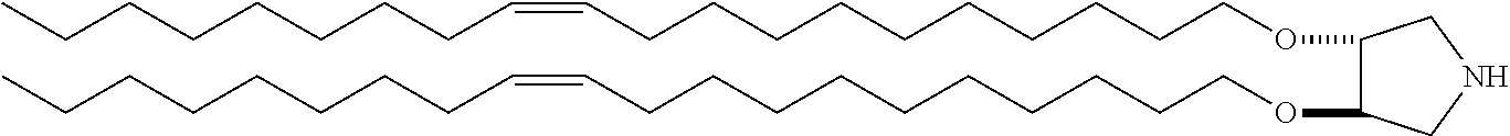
O(CCCCCCCCCCC=CCCCCCCCC)C1C(OCCCCCCCCCCC=CCCCCCCCC)CNC1
